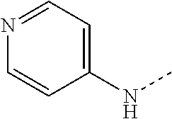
N1=CC=C(NC)C=C1
